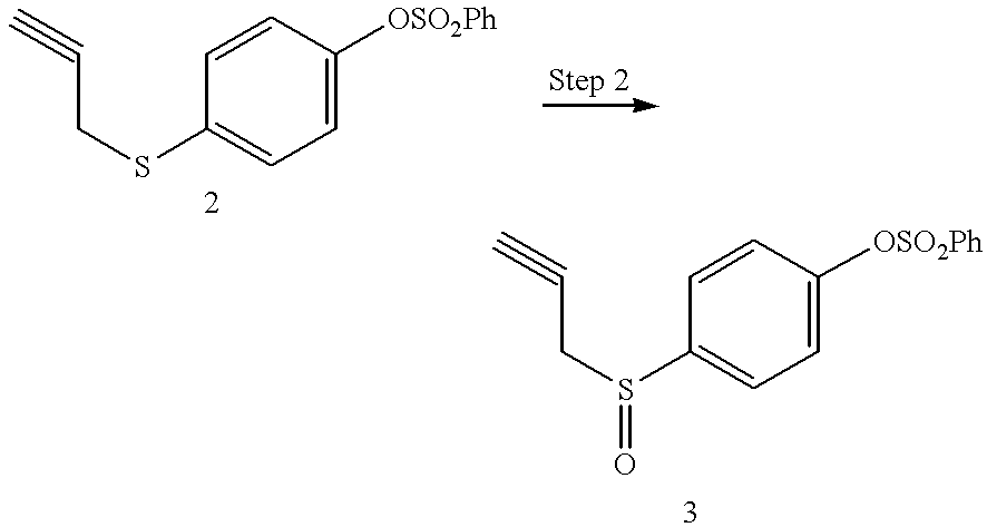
C(CSC1=CC=C([OSO2Ph])C=C1)#C.C(CS(C1=CC=C([OSO2Ph])C=C1)=O)#C
